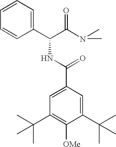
C1(C(C(N(C)C)=O)NC(C2=CC(C(C)(C)C)=C([OMe])C(C(C)(C)C)=C2)=O)=CC=CC=C1
